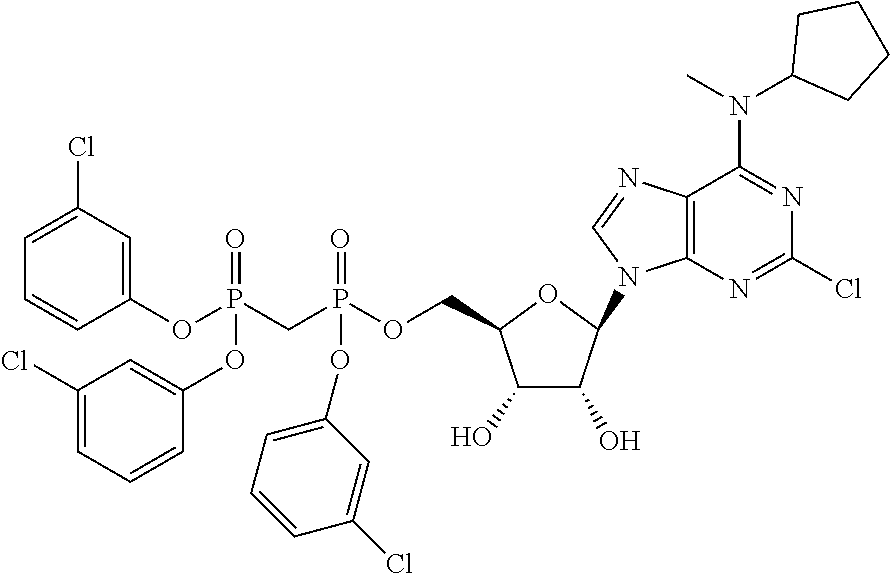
N1=C(Cl)N=C(N(C2CCCC2)C)C2=C1N(C1C(O)C(O)C(COP(CP(OC3=CC(Cl)=CC=C3)(OC3=CC(Cl)=CC=C3)=O)(OC3=CC=CC(Cl)=C3)=O)O1)C=N2
